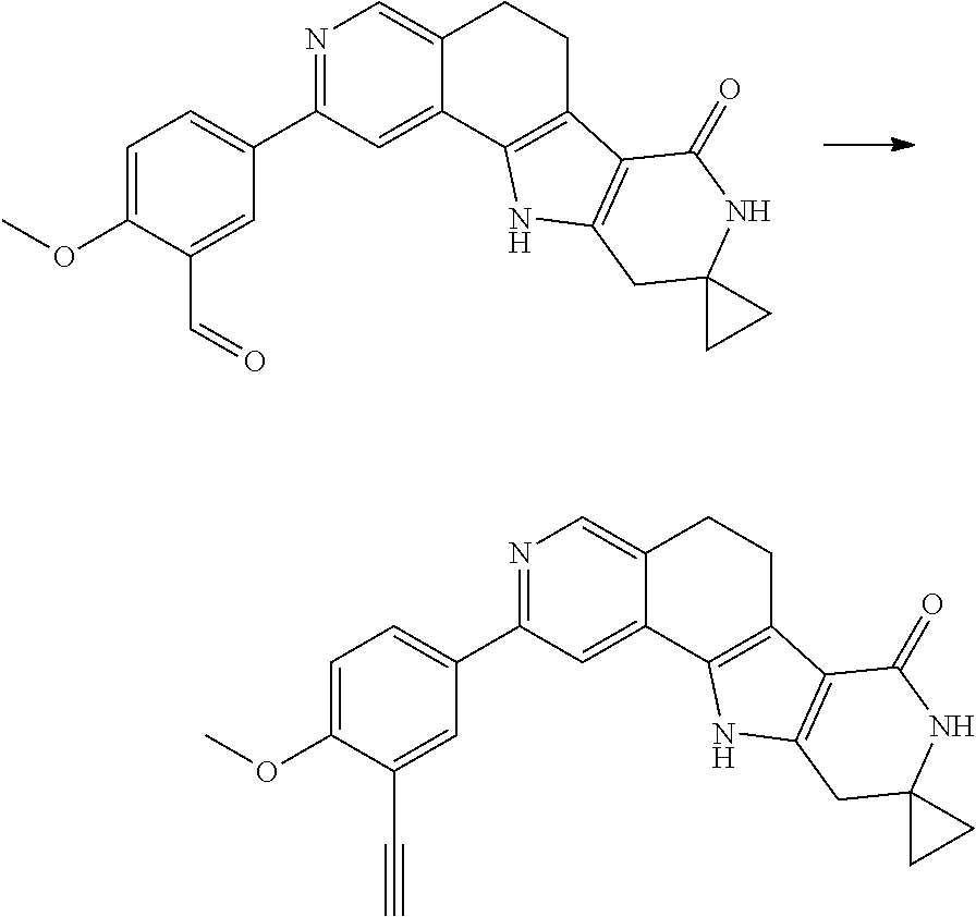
N1=C(C2=CC=C(OC)C(C=O)=C2)C=C2C(=C1)CCC1=C2NC2=C1C(=O)NC1(C2)CC1.N1=C(C2=CC=C(OC)C(C#C)=C2)C=C2C(=C1)CCC1=C2NC2=C1C(=O)NC1(C2)CC1
